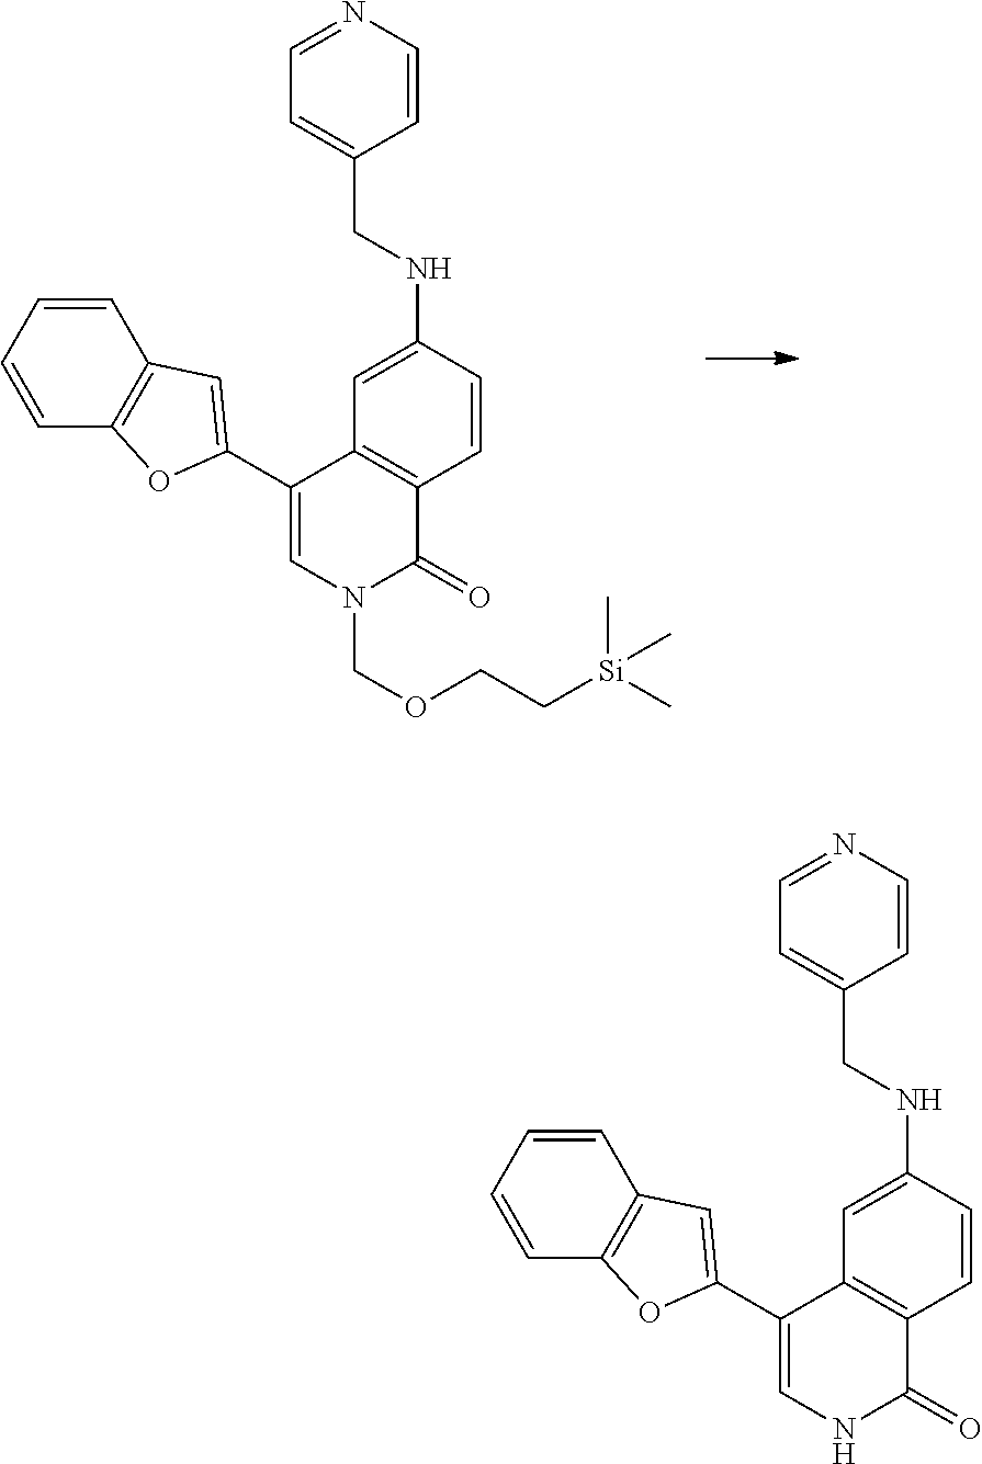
C1=CC(NCC2=CC=NC=C2)=CC2=C1C(=O)NC=C2C1=CC2=C(C=CC=C2)O1.C1=CC(NCC2=CC=NC=C2)=CC2=C1C(=O)N(COCC[Si](C)(C)C)C=C2C1=CC2=C(C=CC=C2)O1
